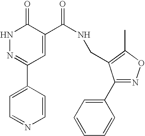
C1=CN=CC=C1C1=NNC(=O)C(C(NCC2=C(C)ON=C2C2=CC=CC=C2)=O)=C1
